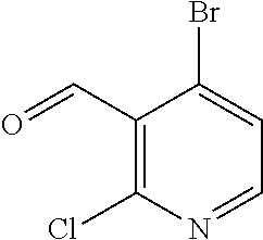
C1(C=O)=C(Cl)N=CC=C1Br
